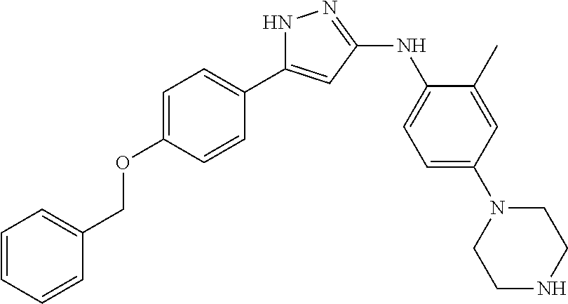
N1C(C2=CC=C(OCC3=CC=CC=C3)C=C2)=CC(NC2=CC=C(N3CCNCC3)C=C2C)=N1
